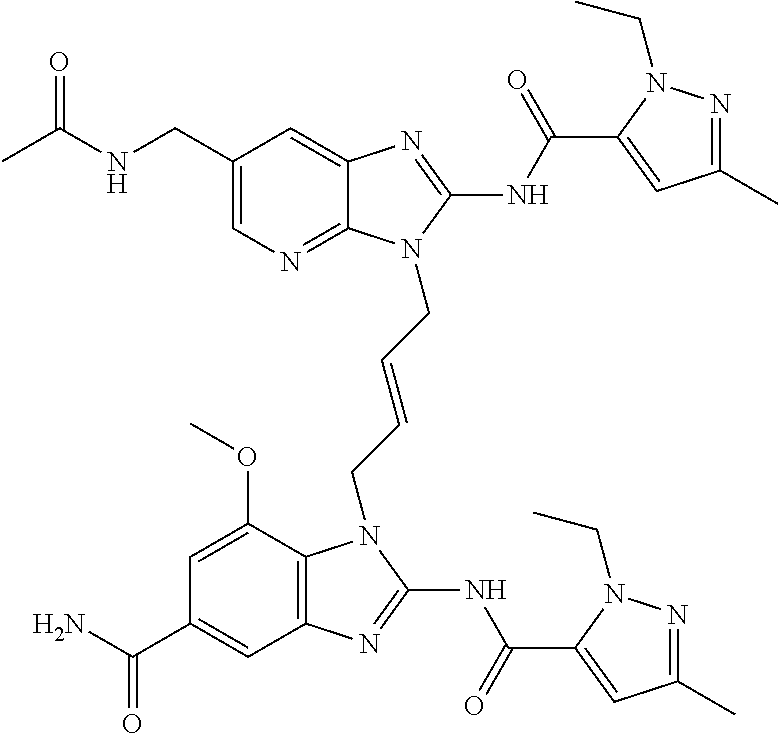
C1(CNC(C)=O)=CN=C2C(=C1)N=C(NC(=O)C1=CC(C)=NN1CC)N2CC=CCN1C2=C(C=C(C(N)=O)C=C2OC)N=C1NC(=O)C1=CC(C)=NN1CC
